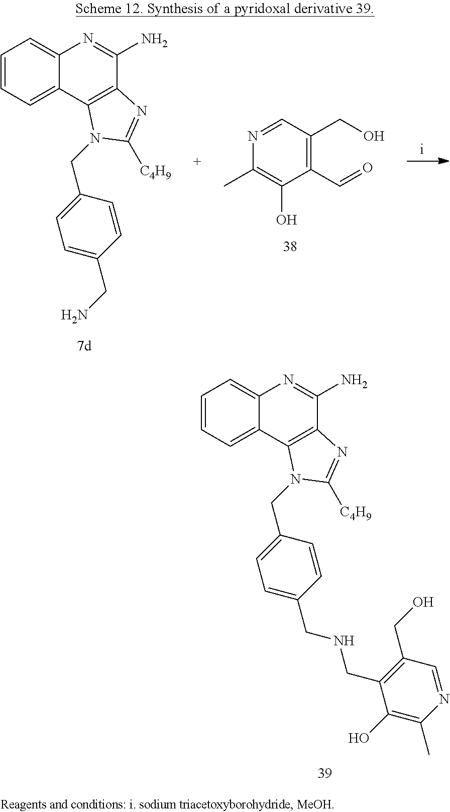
C1=CC=C2C(=C1)N=C(N)C1=C2N(CC2=CC=C(CN)C=C2)C([C4H9])=N1.N1=CC(CO)=C(C=O)C(O)=C1C.C1=CC=C2C(=C1)N=C(N)C1=C2N(CC2=CC=C(CNCC3=C(CO)C=NC(C)=C3O)C=C2)C([C4H9])=N1
